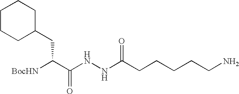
[BocHN]C(C(NNC(CCCCCN)=O)=O)CC1CCCCC1
